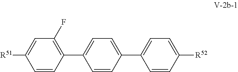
C1=CC(C2=CC=C(C3=CC=C([R52])C=C3)C=C2)=C(F)C=C1[R51]
